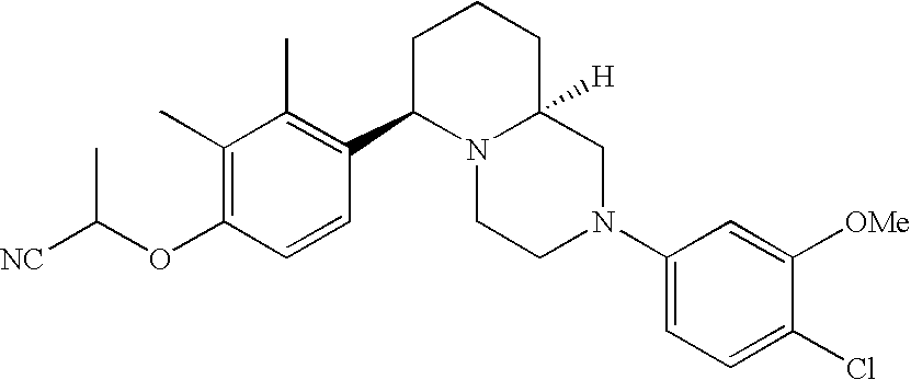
C1(C)=C(OC([NC])C)C=CC(C2N3C([H])(CCC2)CN(C2=CC=C(Cl)C([OMe])=C2)CC3)=C1C
